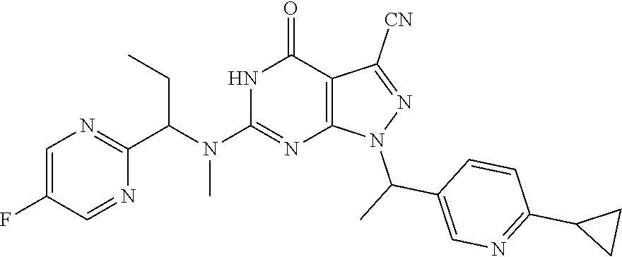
N(C1=NC2=C(C(=O)N1)C([CN])=NN2C(C)C1=CN=C(C2CC2)C=C1)(C)C(CC)C1=NC=C(F)C=N1
